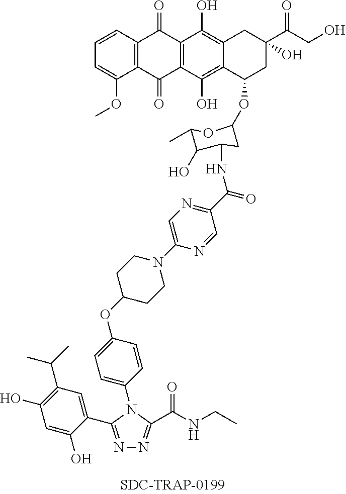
C1=C(N2C(C(NCC)=O)=NN=C2C2=CC(C(C)C)=C(O)C=C2O)C=CC(OC2CCN(C3=CN=C(C(NC4CC(OC5CC(C(CO)=O)(O)CC6=C(O)C7=C(C(O)=C56)C(=O)C5=C(C7=O)C=CC=C5OC)OC(C)C4O)=O)C=N3)CC2)=C1
